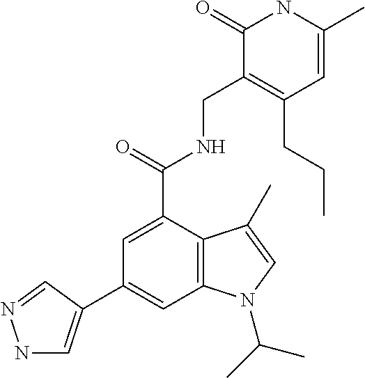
C1=C(C(NCC2=C(CCC)C=C(C)NC2=O)=O)C2=C(C=C1C1=CNN=C1)N(C(C)C)C=C2C
